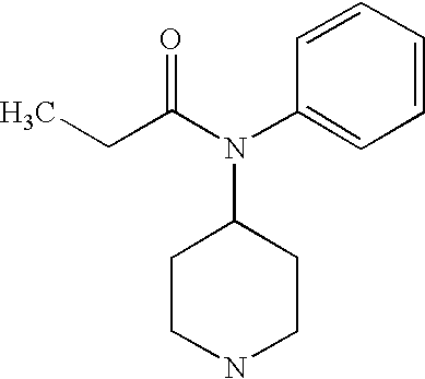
CCC(N(C1=CC=CC=C1)C1CCNCC1)=O
